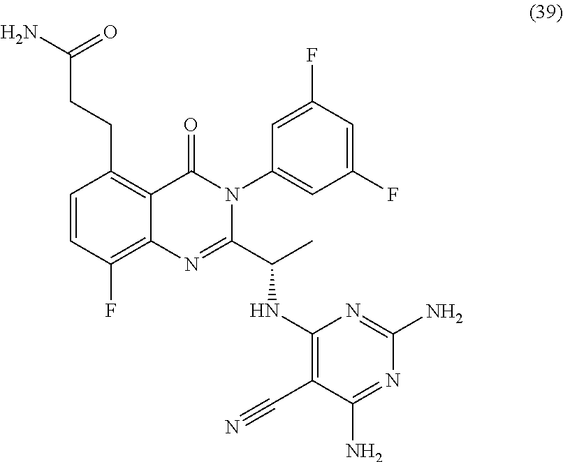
C1=CC(F)=C2C(=C1CCC(=O)N)C(=O)N(C1=CC(F)=CC(F)=C1)C(C(C)NC1=C(C#N)C(N)=NC(N)=N1)=N2
